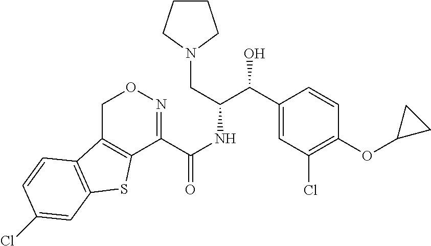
C12=C(CON=C1C(NC(C(C1=CC(Cl)=C(OC3CC3)C=C1)O)CN1CCCC1)=O)C1=C(S2)C=C(Cl)C=C1
